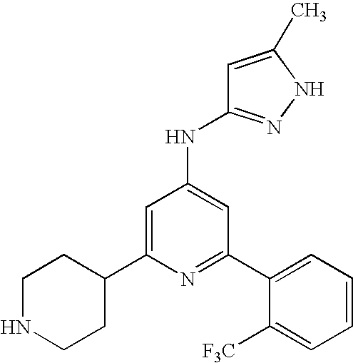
N1=C(C2=CC=CC=C2[F3C])C=C(NC2=NNC(C)=C2)C=C1C1CCNCC1
